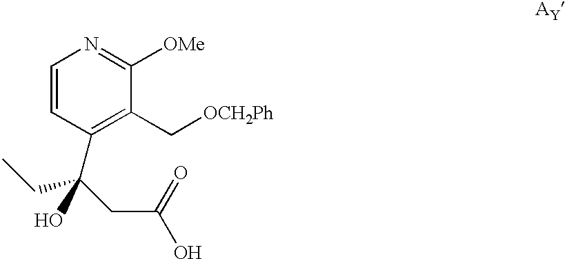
C1=CC(C(CC(O)=O)(CC)O)=C(C[OCH2Ph])C([OMe])=N1
